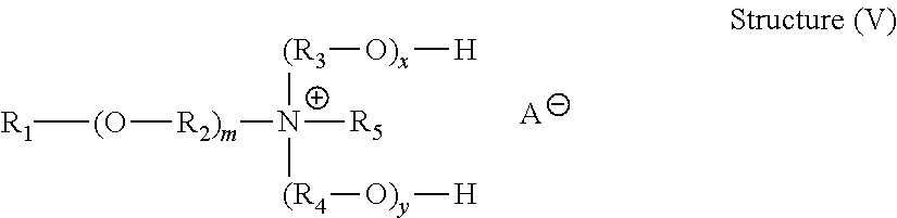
[R1][(O][R2)m][N+]([(R3][O)x][H])([(R4][O)y][H])[R5].[A]
